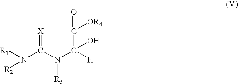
[R1]N(C(N(C(O)(C(=O)[OR4])[H])[R3])=[X])[R2]
